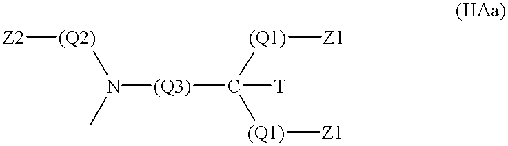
[(Q3)](C([(Q1)][Z1])([(Q1)][Z1])[T])N([(Q2)][Z2])C
